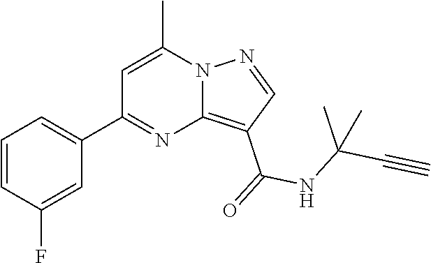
C12=C(C(=O)NC(C#C)(C)C)C=NN1C(C)=CC(C1=CC=CC(F)=C1)=N2
